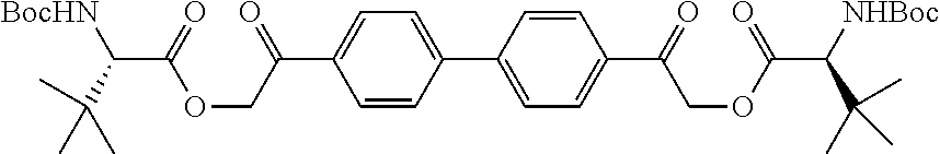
C1=CC(C2=CC=C(C(COC(=O)C([NHBoc])C(C)(C)C)=O)C=C2)=CC=C1C(=O)COC(=O)C([BocHN])C(C)(C)C
